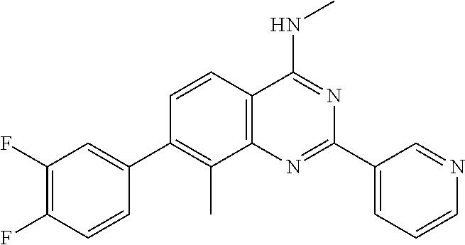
C1(C2=CC(F)=C(F)C=C2)=C(C)C2=C(C=C1)C(NC)=NC(C1=CC=CN=C1)=N2
